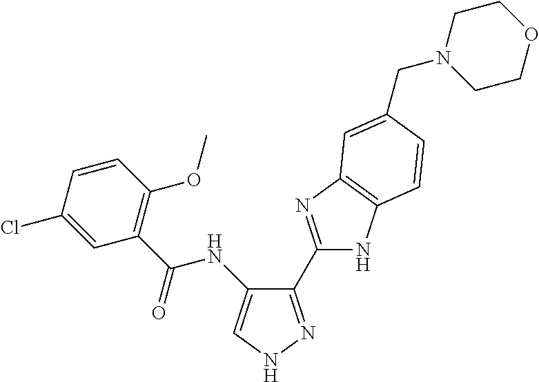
C(=O)(NC1=CNN=C1C1=NC2=C(N1)C=CC(CN1CCOCC1)=C2)C1=C(OC)C=CC(Cl)=C1
